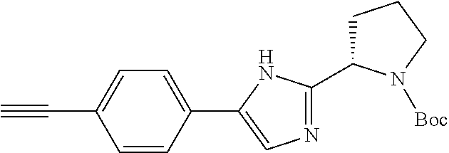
C1C(C2=NC=C(C3=CC=C(C#C)C=C3)N2)N([Boc])CC1
